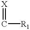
[X]=C[R1]
